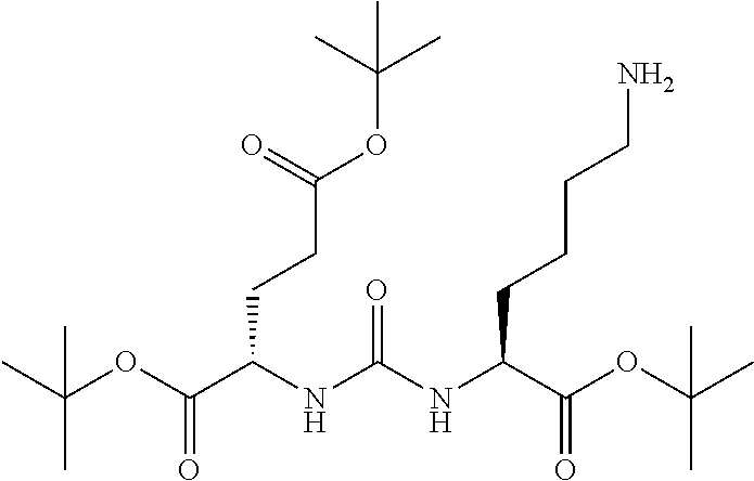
CC(OC(C(NC(NC(C(OC(C)(C)C)=O)CCCCN)=O)CCC(=O)OC(C)(C)C)=O)(C)C
